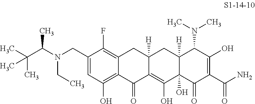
C1=C(CN(C(C)C(C)(C)C)CC)C(F)=C2C(=C1O)C(=O)C1=C(O)C3(O)C([H])(CC1([H])C2)C(N(C)C)C(O)=C(C(N)=O)C3=O
